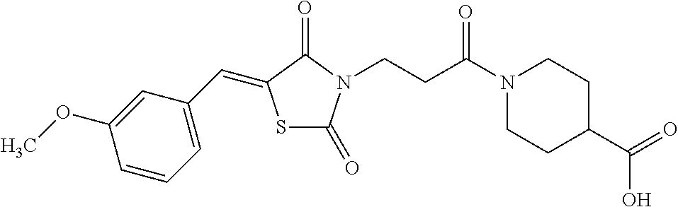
C(CC(N1CCC(C(=O)O)CC1)=O)N1C(=O)SC(=CC2=CC=CC(OC)=C2)C1=O
